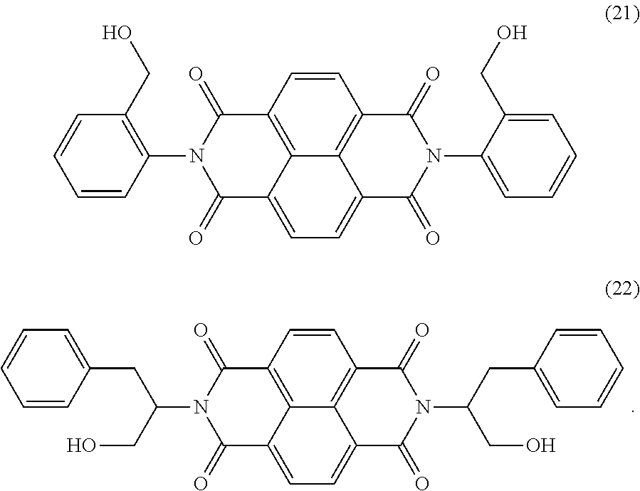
C1=CC2=C3C4=C1C(=O)N(C(CO)CC1=CC=CC=C1)C(=O)C4=CC=C3C(=O)N(C(CC1=CC=CC=C1)CO)C2=O.C1=CC2=C3C4=C1C(=O)N(C1=CC=CC=C1CO)C(=O)C4=CC=C3C(=O)N(C1=C(CO)C=CC=C1)C2=O
